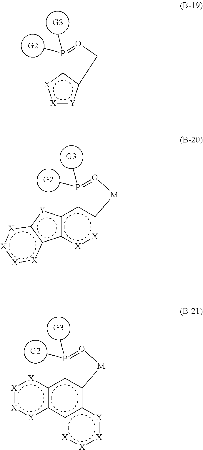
[X]1:[Y]c2c([X]:1)P(C)(C)=OC2.[G2].[G3].[G2].[G3].c12c([X]:[X]c3c1P(C)(C)=O[M]3)c1c([Y]2)[X]:[X]:[X]:[X]1.[G2].[G3].c12c(c3c(c4c1P(C)(C)=O[M]4)[X]:[X]:[X]:[X]3)[X]:[X]:[X]:[X]2
